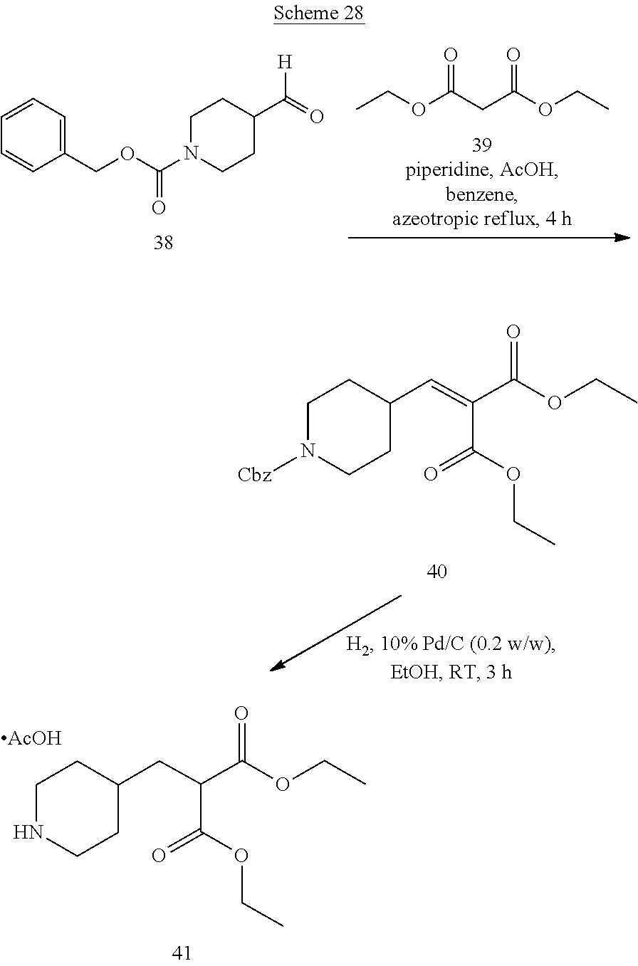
C1CN(C(OCC2=CC=CC=C2)=O)CCC1C([H])=O.CCOC(CC(OCC)=O)=O.O(CC)C(C(=CC1CCN([Cbz])CC1)C(OCC)=O)=O.O(CC)C(C(CC1CCNCC1)C(OCC)=O)=O.[AcOH]
